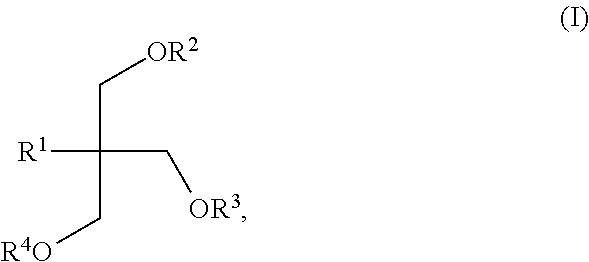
[R1]C(C[OR2])(C[R4O])C[OR3]
